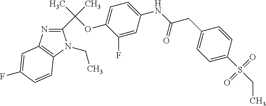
C1(C(C)(C)OC2=CC=C(NC(CC3=CC=C(S(CC)(=O)=O)C=C3)=O)C=C2F)=NC2=C(N1CC)C=CC(F)=C2
